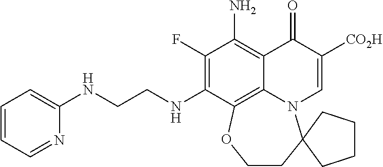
C1=CC=NC(NCCNC2=C(F)C(N)=C3C4=C2OCCC2(N4C=C([CO2H])C3=O)CCCC2)=C1
